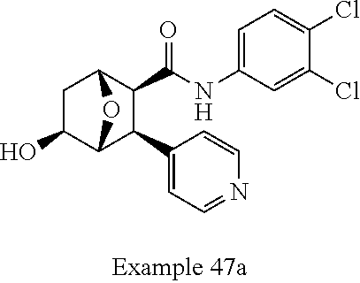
C1C2C(C(NC3=CC=C(Cl)C(Cl)=C3)=O)C(C3=CC=NC=C3)C(O2)C1O
